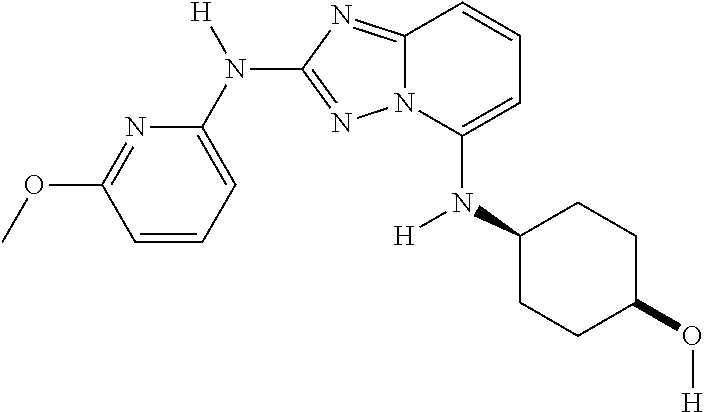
N1=C(OC)C=CC=C1N([H])C1=NN2C(=N1)C=CC=C2N(C1CCC(O[H])CC1)[H]
